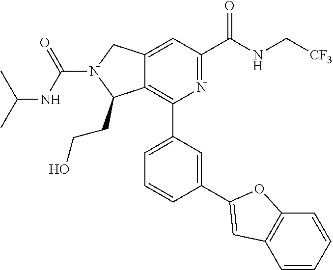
N1(C(=O)NC(C)C)C(CCO)C2=C(C3=CC=CC(C4=CC5=C(C=CC=C5)O4)=C3)N=C(C(NC[CF3])=O)C=C2C1
